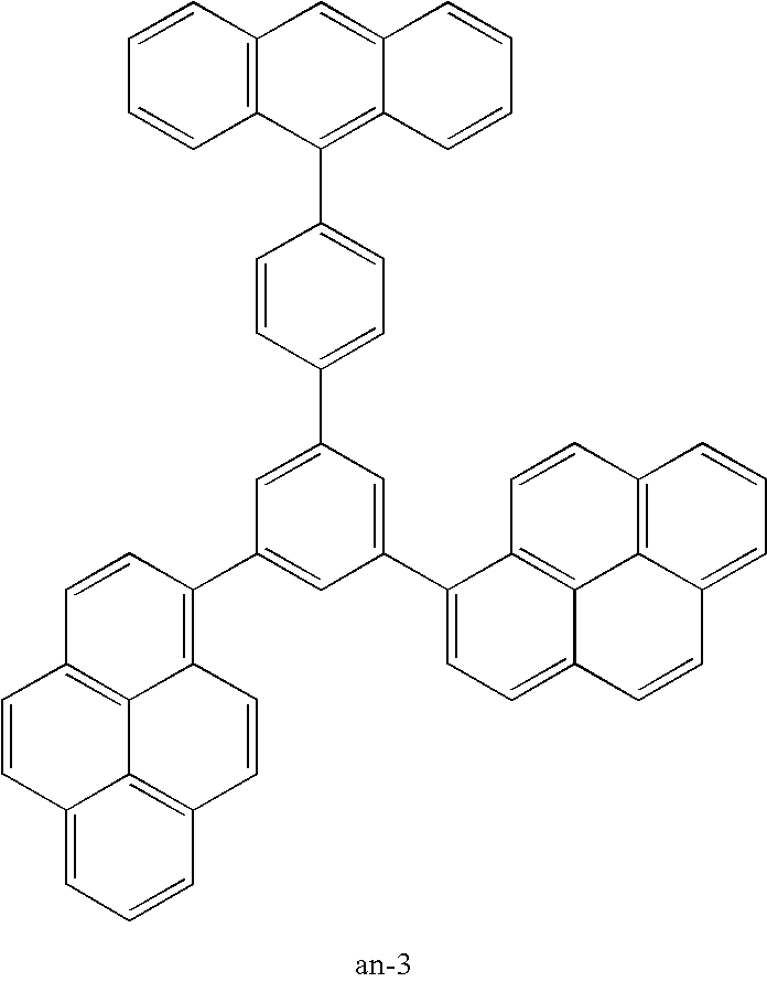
C12=C(C=CC=C1)C=C1C(=C2C2=CC=C(C3=CC(C4=C5C6=C(C=C4)C=CC4=CC=CC(=C64)C=C5)=CC(C4=CC=C5C6=C4C=CC4=C6C(=CC=C4)C=C5)=C3)C=C2)C=CC=C1
